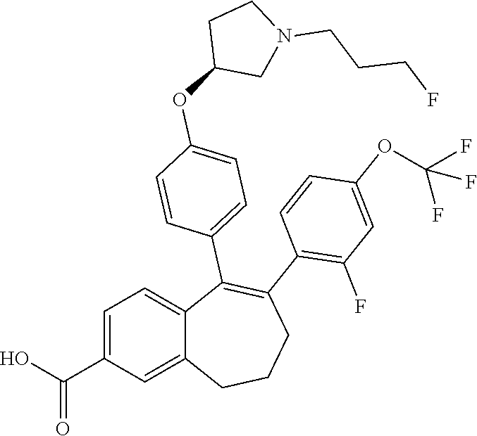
C1=C(C(O)=O)C=C2C(=C1)C(C1=CC=C(OC3CN(CCCF)CC3)C=C1)=C(C1=C(F)C=C(OC(F)(F)F)C=C1)CCC2
